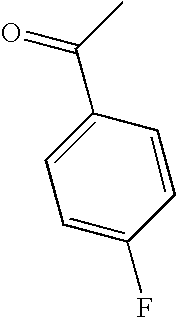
C(C1=CC=C(F)C=C1)(C)=O
